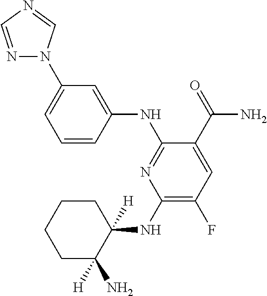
C1(NC2([H])CCCCC2([H])N)=C(F)C=C(C(=O)N)C(NC2=CC(N3N=CN=C3)=CC=C2)=N1
